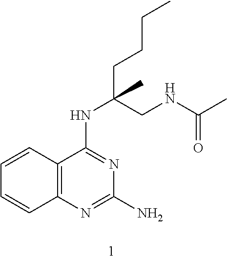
C1(N)=NC2=C(C(NC(CCCC)(C)CNC(=O)C)=N1)C=CC=C2
